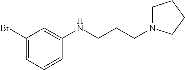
C1(Br)=CC=CC(NCCCN2CCCC2)=C1
